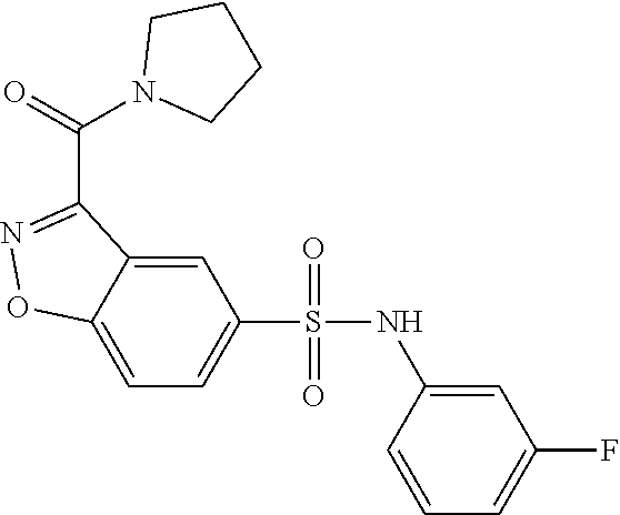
C12=CC=C(S(NC3=CC(F)=CC=C3)(=O)=O)C=C1C(C(=O)N1CCCC1)=NO2
